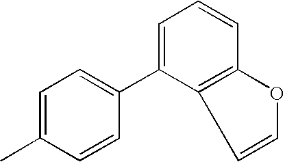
C1=C(C)C=CC(C2=CC=CC3=C2C=CO3)=C1
